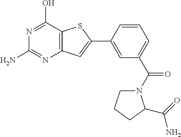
N1=C(N)N=C(O)C2=C1C=C(C1=CC(C(N3CCCC3C(=O)N)=O)=CC=C1)S2
